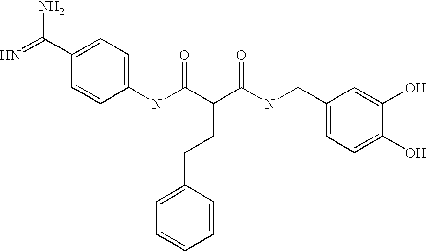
N=C(C1=CC=C(NC(=O)C(CCC2=CC=CC=C2)C(=O)NCC2=CC=C(O)C(O)=C2)C=C1)N
